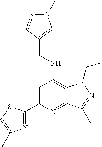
C1=C(C2=NC(C)=CS2)N=C2C(=C1NCC1=CN(C)N=C1)N(C(C)C)N=C2C
